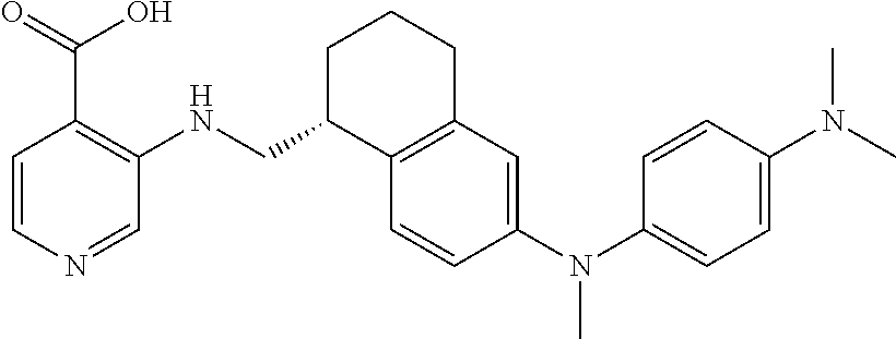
C1=CN=CC(NCC2C3=C(CCC2)C=C(N(C2=CC=C(N(C)C)C=C2)C)C=C3)=C1C(=O)O
